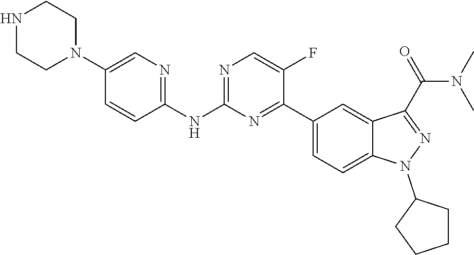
C1(NC2=NC=C(N3CCNCC3)C=C2)=NC=C(F)C(C2=CC=C3C(=C2)C(C(=O)N(C)C)=NN3C2CCCC2)=N1
